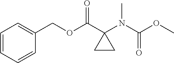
O(C(C1(N(C(OC)=O)C)CC1)=O)CC1=CC=CC=C1
